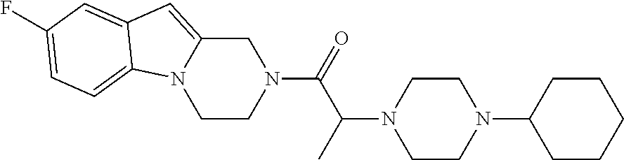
C1CN(C(=O)C(N2CCN(C3CCCCC3)CC2)C)CC2=CC3=CC(F)=CC=C3N12
